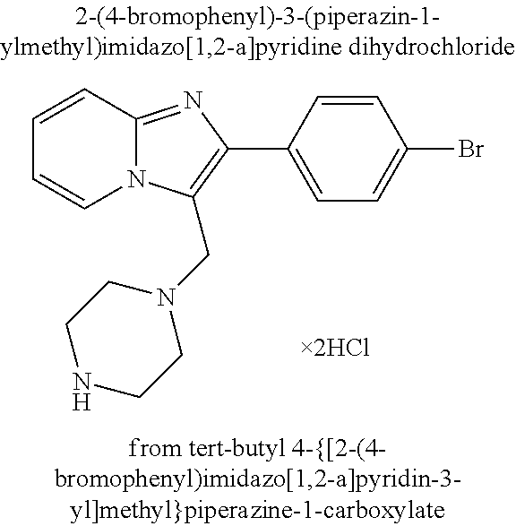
C1=CC2=NC(C3=CC=C(Br)C=C3)=C(CN3CCNCC3)N2C=C1.[2HCl]
